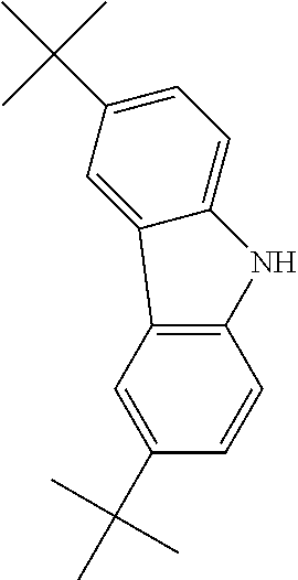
C1=C(C(C)(C)C)C=C2C(=C1)NC1=C2C=C(C(C)(C)C)C=C1
